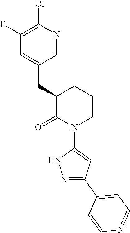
C1(F)=C(Cl)N=CC(CC2C(=O)N(C3=CC(C4=CC=NC=C4)=NN3)CCC2)=C1
